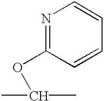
N1=C(OC(C)C)C=CC=C1
